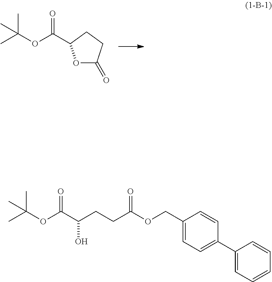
O1C(=O)CCC1C(OC(C)(C)C)=O.CC(OC(C(CCC(OCC1=CC=C(C2=CC=CC=C2)C=C1)=O)O)=O)(C)C
